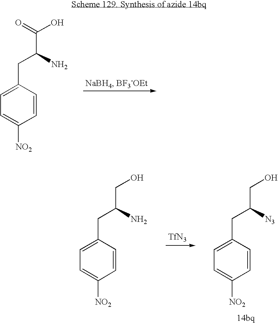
C1=CC(CC(N)C(O)=O)=CC=C1[NO2].C1=CC(CC(N)CO)=CC=C1[NO2].[TfN3].C1=CC(CC([N3])CO)=CC=C1[NO2]
